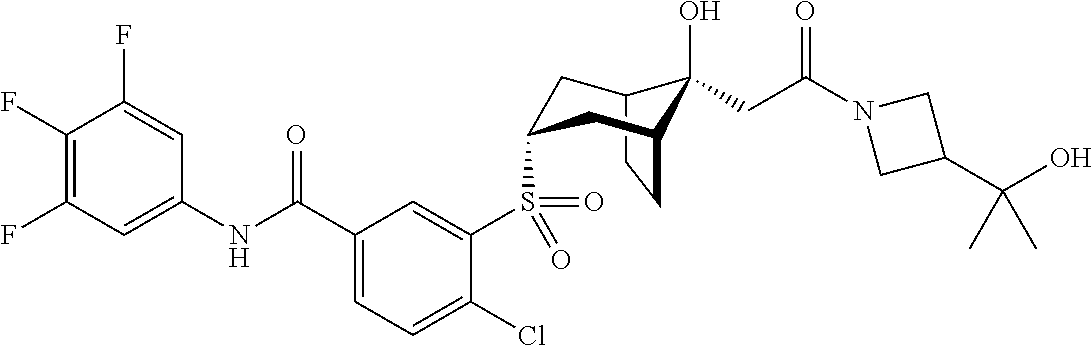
C1(F)=C(F)C=C(NC(C2=CC=C(Cl)C(S(=O)(=O)C3CC4C(O)(CC(N5CC(C(C)(O)C)C5)=O)C(CC4)C3)=C2)=O)C=C1F
